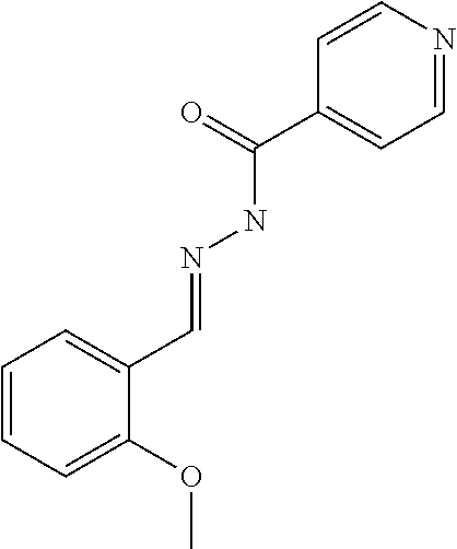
C1=CN=CC=C1C(NN=CC1=CC=CC=C1OC)=O
